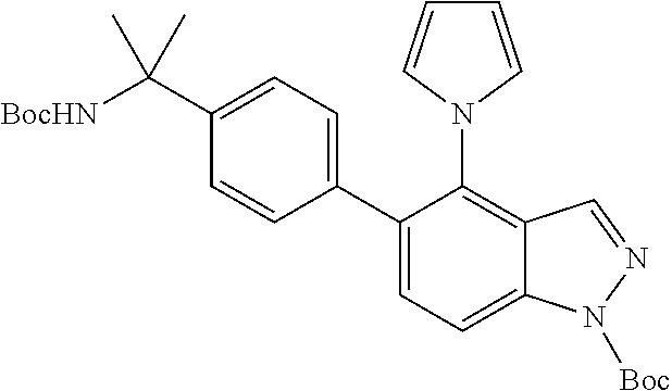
[BocHN]C(C1=CC=C(C2=CC=C3C(=C2N2C=CC=C2)C=NN3[Boc])C=C1)(C)C
